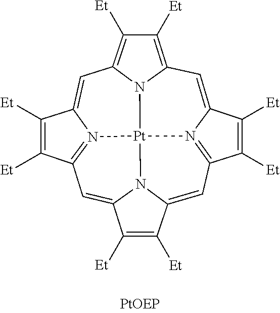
C1=C2N3=C(C([Et])=C2[Et])C=C2N4C(=CC5=N6C(=CC7=C([Et])C([Et])=C1N7[Pt]346)C([Et])=C5[Et])C([Et])=C2[Et]
